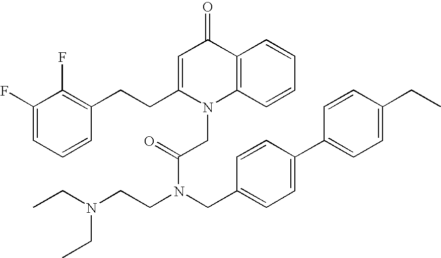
C1=C(CCC2=C(F)C(F)=CC=C2)N(CC(N(CCN(CC)CC)CC2=CC=C(C3=CC=C(CC)C=C3)C=C2)=O)C2=C(C1=O)C=CC=C2
